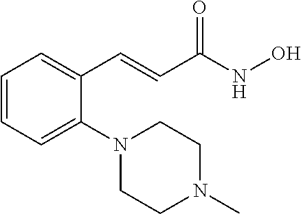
C1=CC=C(N2CCN(C)CC2)C(C=CC(NO)=O)=C1
